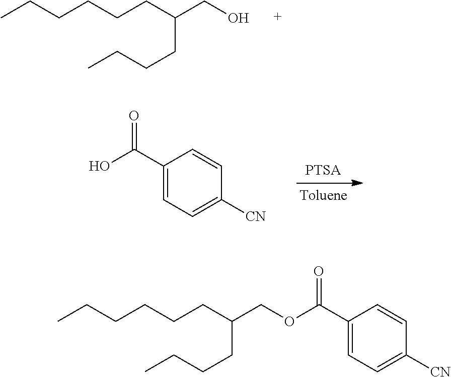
CCCCCCC(CO)CCCC.C1(C(O)=O)=CC=C([CN])C=C1.CCCCCCC(COC(C1=CC=C([CN])C=C1)=O)CCCC
